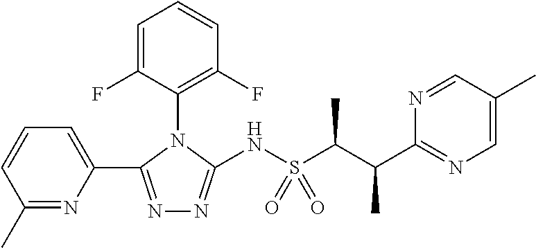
C1=C(F)C(N2C(NS(C(C(C3=NC=C(C)C=N3)C)C)(=O)=O)=NN=C2C2=CC=CC(C)=N2)=C(F)C=C1
